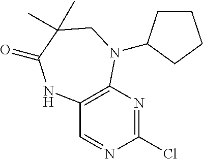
C1=NC(Cl)=NC2=C1NC(=O)C(C)(C)CN2C1CCCC1
